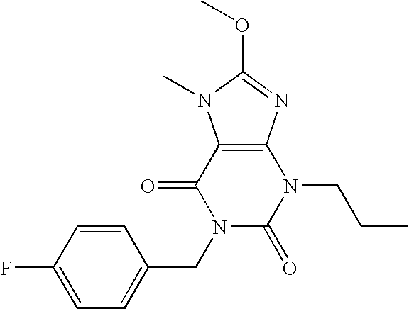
C12=C(N=C(OC)N1C)N(CCC)C(=O)N(CC1=CC=C(F)C=C1)C2=O
